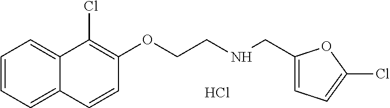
C1=CC=C2C(=C1)C(Cl)=C(OCCNCC1=CC=C(Cl)O1)C=C2.Cl
